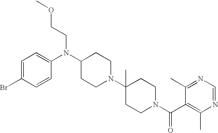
C(N(C1CCN(C2(C)CCN(C(C3=C(C)N=CN=C3C)=O)CC2)CC1)C1=CC=C(Br)C=C1)COC
